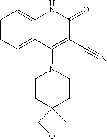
C1=CC=C2C(=C1)NC(=O)C(C#N)=C2N1CCC2(CC1)COC2
